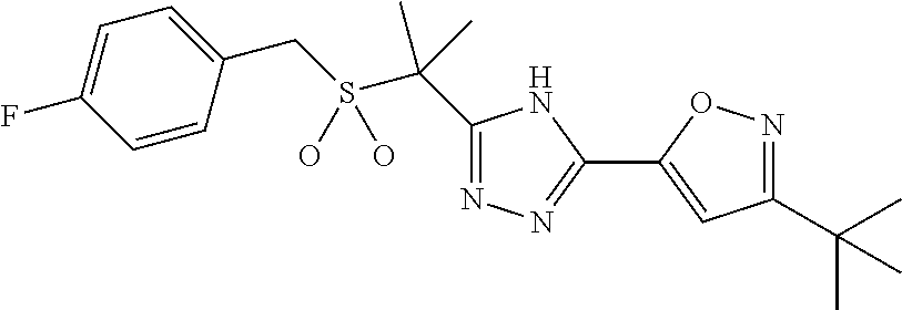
C1(C(S(CC2=CC=C(F)C=C2)(O)O)(C)C)=NN=C(C2=CC(C(C)(C)C)=NO2)N1
